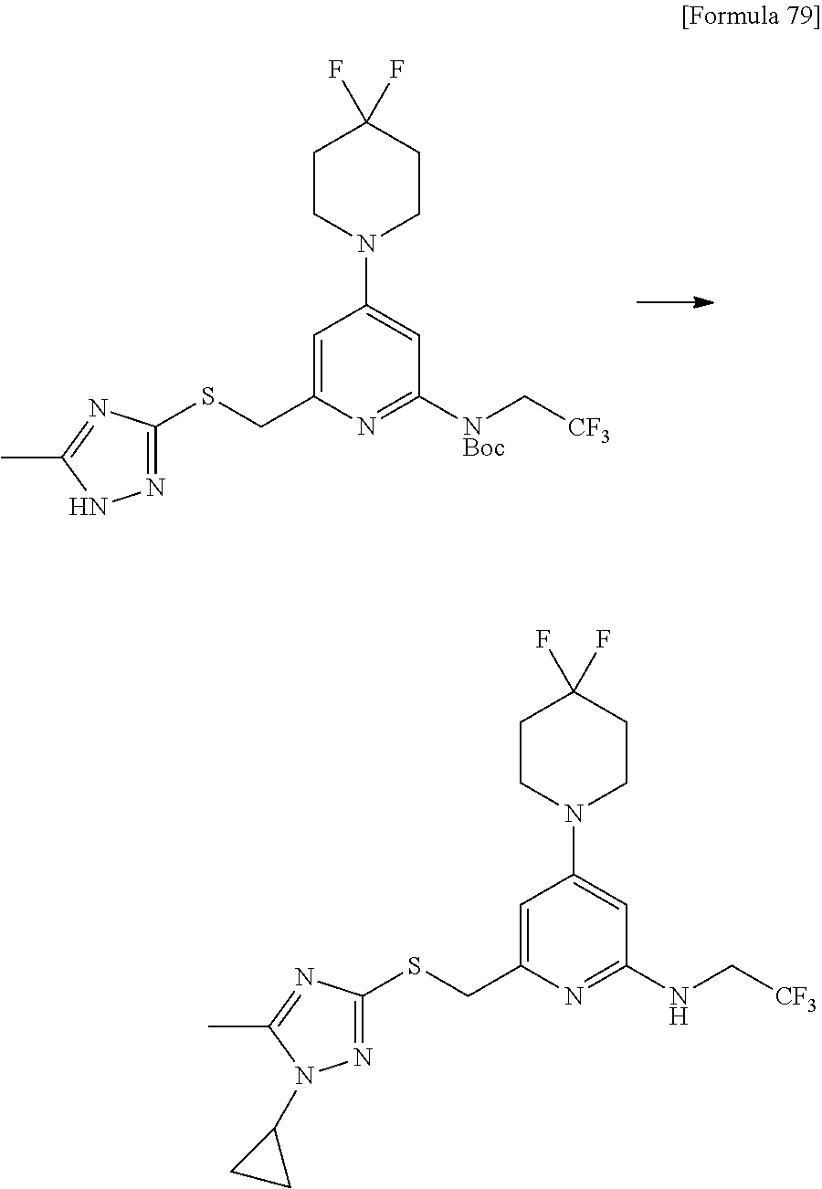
C1=C(CSC2=NNC(C)=N2)N=C([NBoc]C[CF3])C=C1N1CCC(F)(F)CC1.C1=C(CSC2=NN(C3CC3)C(C)=N2)N=C(NC[CF3])C=C1N1CCC(F)(F)CC1
